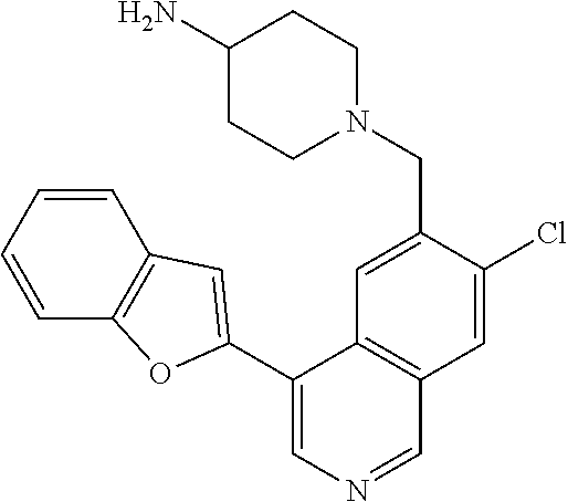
C1(C2=CC3=C(C=CC=C3)O2)=CN=CC2=C1C=C(CN1CCC(N)CC1)C(Cl)=C2
